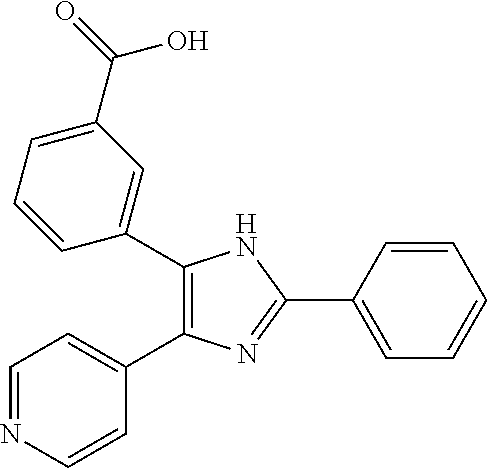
C1(C2=CC(C(=O)O)=CC=C2)=C(C2=CC=NC=C2)N=C(C2=CC=CC=C2)N1
